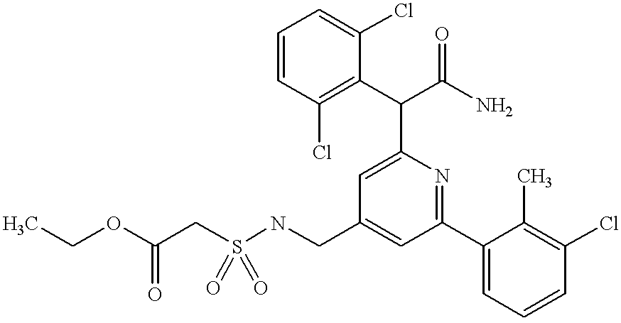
N(CC1=CC(C2=CC=CC(Cl)=C2C)=NC(C(C2=C(Cl)C=CC=C2Cl)C(N)=O)=C1)S(CC(OCC)=O)(=O)=O
